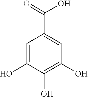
C(C1=CC(O)=C(O)C(O)=C1)(=O)O
